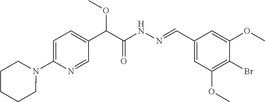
C1(N2CCCCC2)=CC=C(C(C(NN=CC2=CC(OC)=C(Br)C(OC)=C2)=O)OC)C=N1
